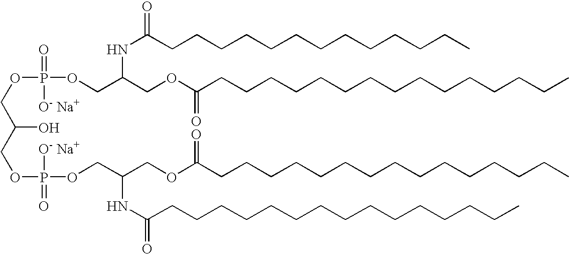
O(CC(COP([O- Na+])(=O)OCC(NC(CCCCCCCCCCCCCCC)=O)COC(CCCCCCCCCCCCCCC)=O)O)P(=O)(OCC(NC(CCCCCCCCCCCCC)=O)COC(CCCCCCCCCCCCCCC)=O)[O- Na+]
